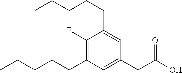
C1(CC(O)=O)=CC(CCCCC)=C(F)C(CCCCC)=C1
